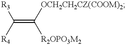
[R3]C(=C([OCH2CH2CZ(COOM)2])[R2OPO3M2])[R4]
